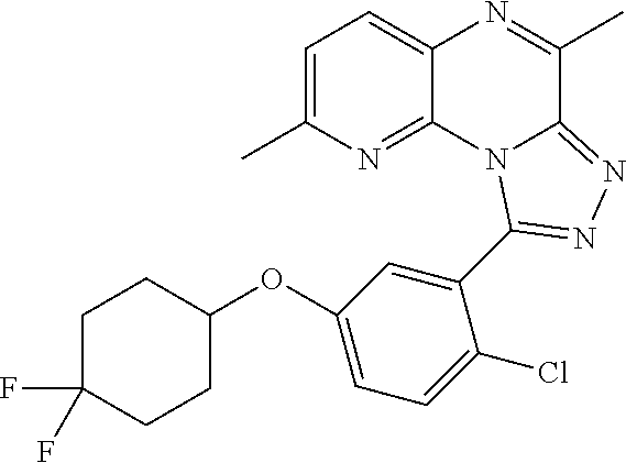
C1=C(C)N=C2C(=C1)N=C(C)C1=NN=C(C3=CC(OC4CCC(F)(F)CC4)=CC=C3Cl)N21
